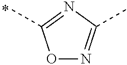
O1N=C(C)N=C1C.*
